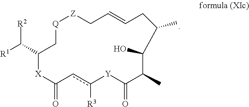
[R1]C(C1C[Q][Z]CC=CCC(C)C(O)C(C)C(=O)[Y]c([R3])cC(=O)[X]1)[R2]
